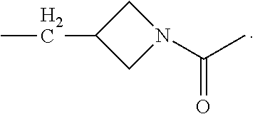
CCC1CN(C(C)=O)C1
